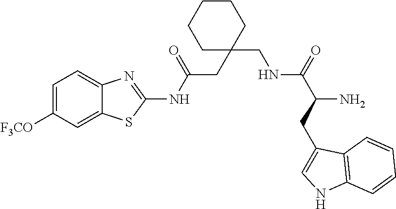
C1=C([F3CO])C=C2C(=C1)N=C(NC(CC1(CNC(=O)C(CC3=CNC4=C3C=CC=C4)N)CCCCC1)=O)S2
